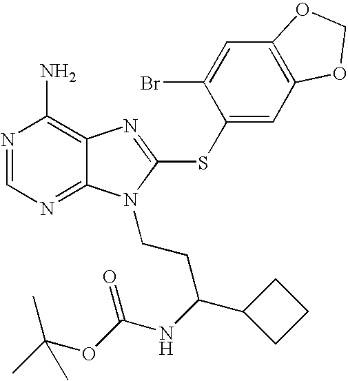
N1=CN=C2C(=C1N)N=C(SC1=CC3=C(C=C1Br)OCO3)N2CCC(C1CCC1)NC(OC(C)(C)C)=O
